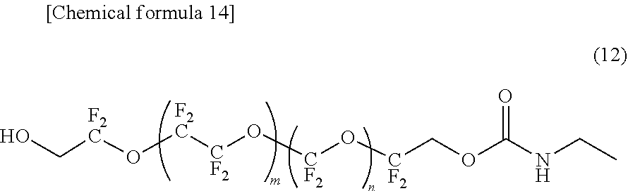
OC[F2C]O[F2C][CF2]O[CF2]O[CF2]COC(NCC)=O
